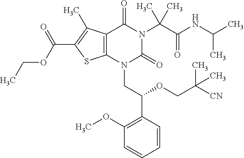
C12=C(C(C)=C(C(OCC)=O)S1)C(=O)N(C(C(=O)NC(C)C)(C)C)C(=O)N2CC(C1=C(OC)C=CC=C1)OCC([CN])(C)C
